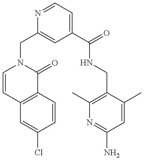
C12=C(C(=O)N(CC3=CC(C(=O)NCC4=C(C)N=C(N)C=C4C)=CC=N3)C=C1)C=CC(Cl)=C2
